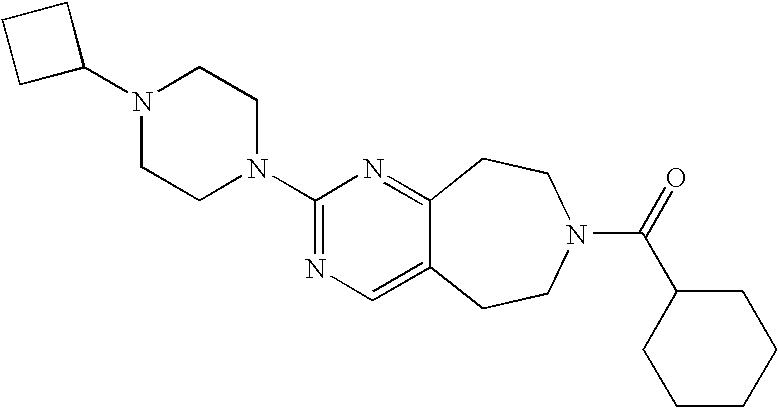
C1C(N2CCN(C3=NC=C4C(=N3)CCN(C(=O)C3CCCCC3)CC4)CC2)CC1
